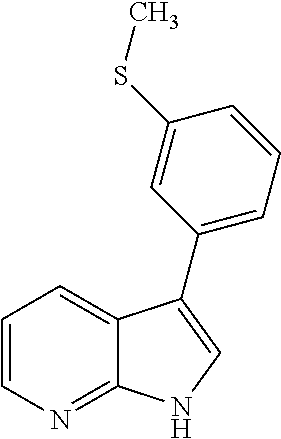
C1=CN=C2C(=C1)C(C1=CC=CC(SC)=C1)=CN2
